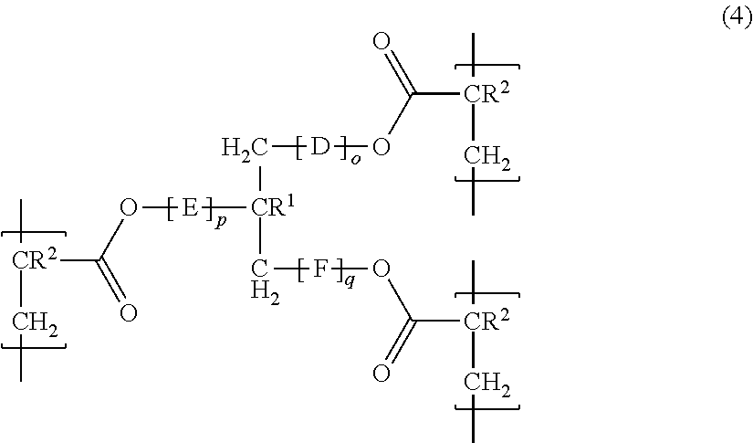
C[CR2](CC)C(O[E][CR1](C[D]OC([CR2](C)CC)=O)CFOC([CR2](C)CC)=O)=O
